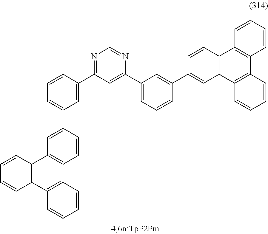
C1=CC=C(C2=CC3=C(C=C2)C2=C(C4=C3C=CC=C4)C=CC=C2)C=C1C1=NC=NC(C2=CC=CC(C3=CC4=C(C=C3)C3=C(C5=C4C=CC=C5)C=CC=C3)=C2)=C1
